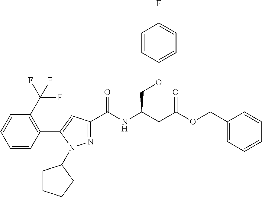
C1(C2=CC(C(NC(CC(OCC3=CC=CC=C3)=O)COC3=CC=C(F)C=C3)=O)=NN2C2CCCC2)=C(C(F)(F)F)C=CC=C1
